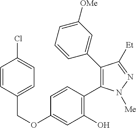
C(OC1=CC(O)=C(C2=C(C3=CC([OMe])=CC=C3)C([Et])=NN2[Me])C=C1)C1=CC=C(Cl)C=C1
